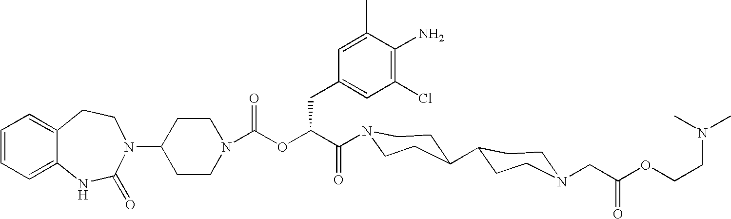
C12=CC=CC=C1NC(=O)N(C1CCN(C(OC(C(=O)N3CCC(C4CCN(CC(OCCN(C)C)=O)CC4)CC3)CC3=CC(Cl)=C(N)C(C)=C3)=O)CC1)CC2
